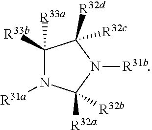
C1([R33b])([R33a])N([R31a])C([R32a])([R32b])N([R31b])C1([R32d])[R32c]
